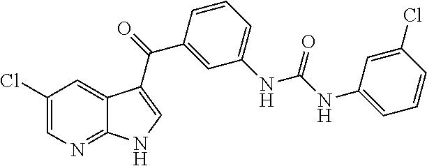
C1(Cl)=CN=C2C(=C1)C(C(C1=CC(NC(=O)NC3=CC=CC(Cl)=C3)=CC=C1)=O)=CN2
